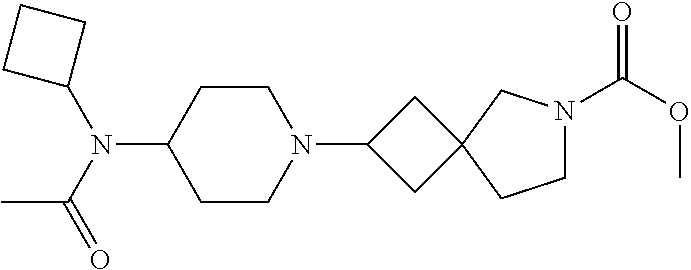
C1CN(C2CC3(C2)CCN(C(OC)=O)C3)CCC1N(C1CCC1)C(=O)C
